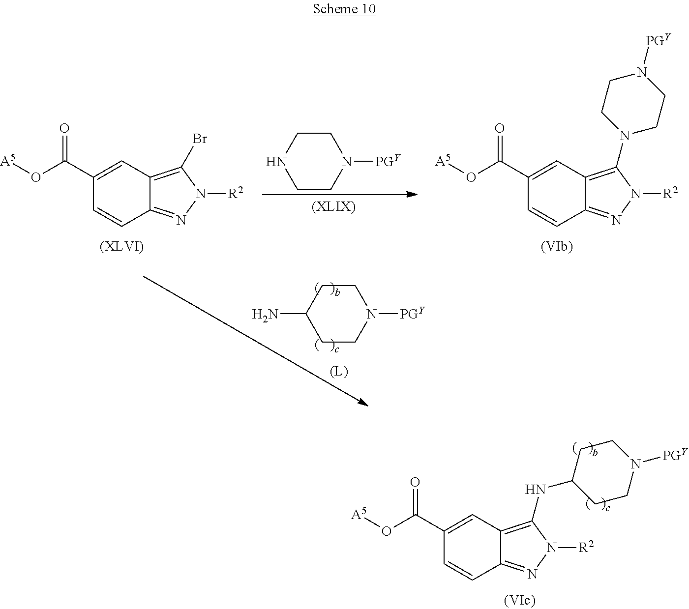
C1CNCCN1[PGY].C1=C(C(O[A5])=O)C=CC2=NN([R2])C(Br)=C12.C1=C(C(O[A5])=O)C=CC2=NN([R2])C(N3CCN([PGY])CC3)=C12.C1CC(N)CCN1[PGY].C1=C(C(O[A5])=O)C=CC2=NN([R2])C(NC3CCN([PGY])CC3)=C12
